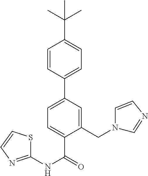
C1=CC(C2=CC=C(C(NC3=NC=CS3)=O)C(CN3C=CN=C3)=C2)=CC=C1C(C)(C)C
